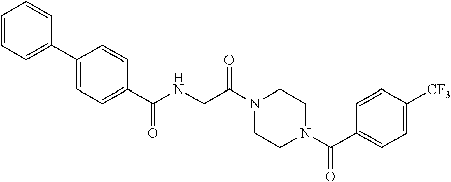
N1(C(CNC(=O)C2=CC=C(C3=CC=CC=C3)C=C2)=O)CCN(C(C2=CC=C([CF3])C=C2)=O)CC1
